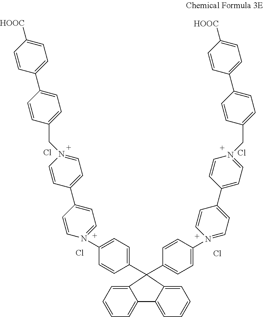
Cl.Cl.Cl.Cl.C12=CC=CC=C1C1=CC=CC=C1C2(C1=CC=C(N2=CC=C(C3=CC=N(CC4=CC=C(C5=CC=C([HOOC])C=C5)C=C4)C=C3)C=C2)C=C1)C1=CC=C(N2=CC=C(C3=CC=N(CC4=CC=C(C5=CC=C([HOOC])C=C5)C=C4)C=C3)C=C2)C=C1
